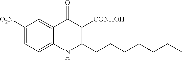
C1([O2N])=CC=C2C(=C1)C(=O)C([CONHOH])=C(CCCCCCC)N2
